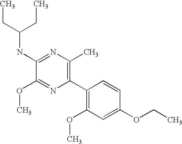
C1(NC(CC)CC)=NC(C)=C(C2=C(OC)C=C(OCC)C=C2)N=C1OC
